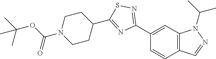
C1(C2=NSC(C3CCN(C(OC(C)(C)C)=O)CC3)=N2)=CC2=C(C=C1)C=NN2C(C)C
